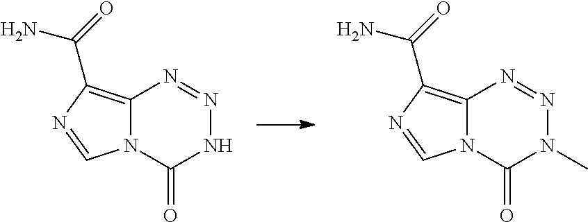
C12=C(C(=O)N)N=CN1C(=O)NN=N2.C12=C(C(=O)N)N=CN1C(=O)N(C)N=N2
